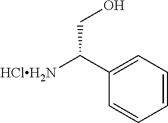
C1=CC=C(C([HClH2N])CO)C=C1
